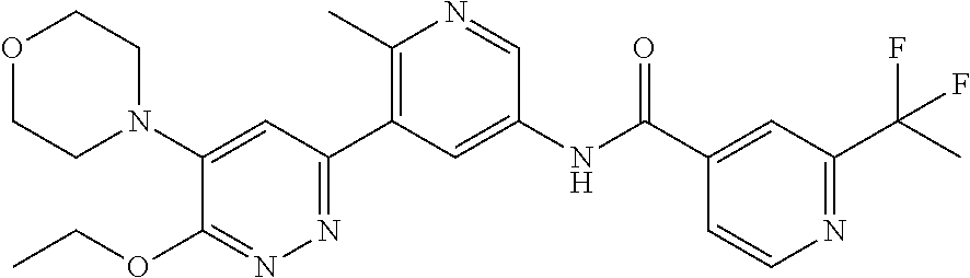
C1(N2CCOCC2)=CC(C2=C(C)N=CC(NC(C3=CC(C(C)(F)F)=NC=C3)=O)=C2)=NN=C1OCC
